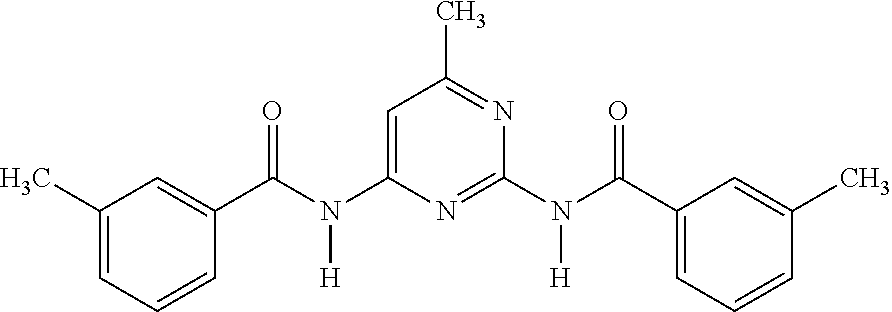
C1=C(N(C(C2=CC(C)=CC=C2)=O)[H])N=C(N(C(C2=CC=CC(C)=C2)=O)[H])N=C1C
